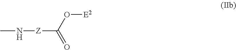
CN[Z]C(O[E2])=O
